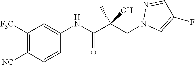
C1([F3C])=C([NC])C=CC(NC(=O)C(CN2C=C(F)C=N2)(C)O)=C1
